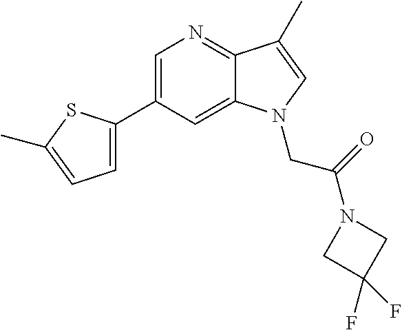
C1(C2=CC=C(C)S2)=CN=C2C(=C1)N(CC(=O)N1CC(F)(F)C1)C=C2C
